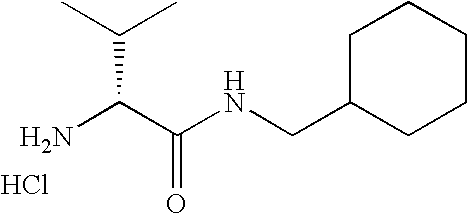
NC(C(NCC1CCCCC1)=O)C(C)C.Cl
